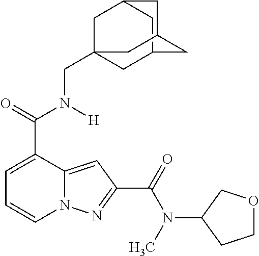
C1=C(C(=O)N([H])CC23CC4CC(C2)CC(C4)C3)C2=CC(C(=O)N(C)C3CCOC3)=NN2C=C1
